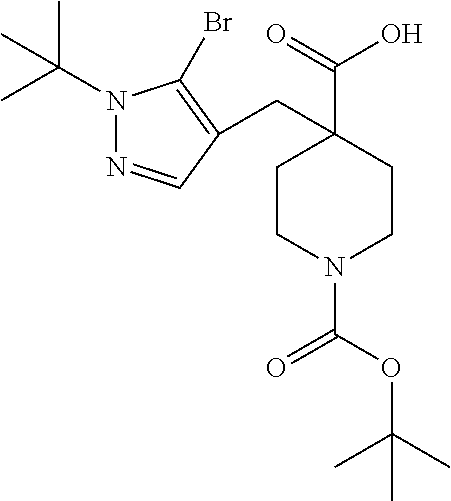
N1(C(C)(C)C)N=CC(CC2(C(=O)O)CCN(C(OC(C)(C)C)=O)CC2)=C1Br
